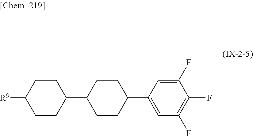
C1(C2CCC(C3=CC(F)=C(F)C(F)=C3)CC2)CCC([R9])CC1
